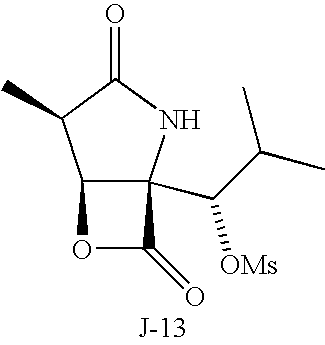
C12C(C(C(C)C)[OMs])(NC(=O)C1C)C(=O)O2
